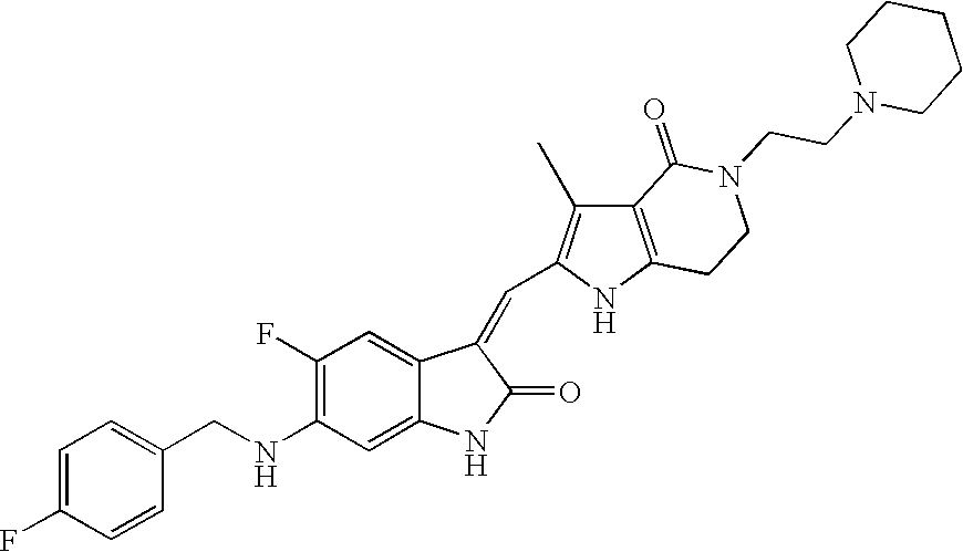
C1=C(F)C=CC(CNC2=C(F)C=C3C(=C2)NC(=O)C3=CC2=C(C)C3=C(N2)CCN(CCN2CCCCC2)C3=O)=C1
